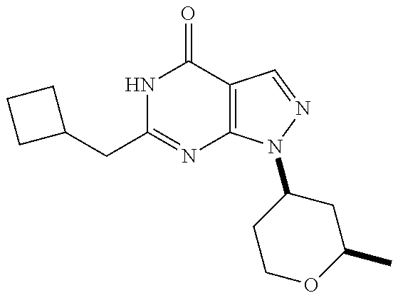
C1(CC2=NC3=C(C(=O)N2)C=NN3C2CCOC(C)C2)CCC1
